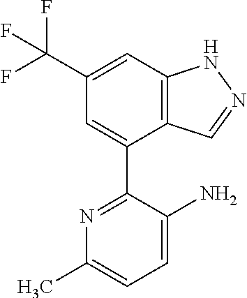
C12=C(C=C(C(F)(F)F)C=C1C1=NC(C)=CC=C1N)NN=C2
